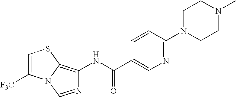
C1=C([F3C])N2C(=C(NC(C3=CN=C(N4CCN(C)CC4)C=C3)=O)N=C2)S1
